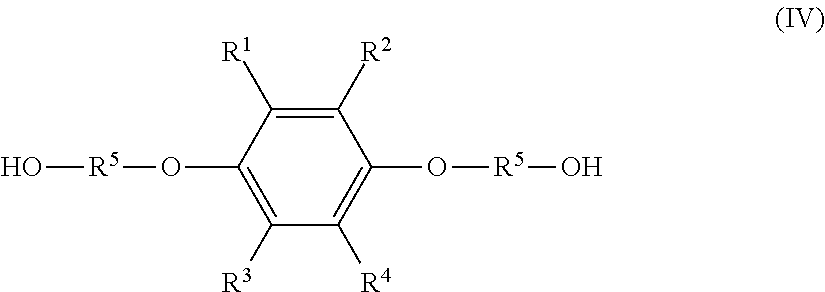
C1([R2])=C([R1])C(O[R5]O)=C([R3])C([R4])=C1O[R5]O
